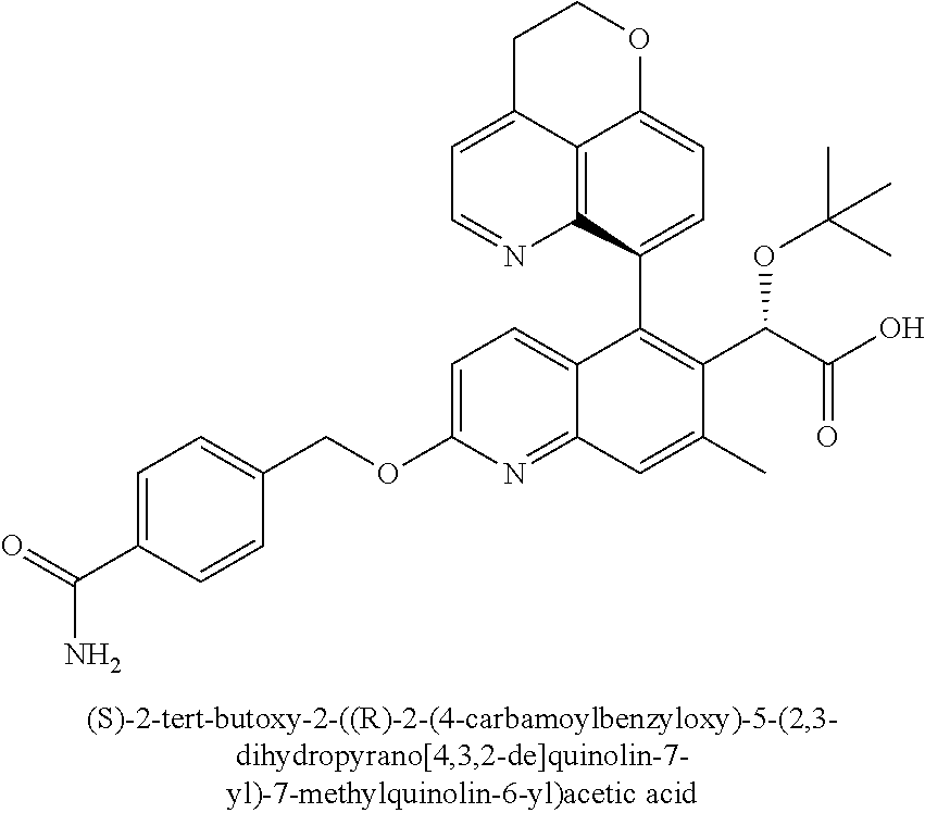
C1=C(OCC2=CC=C(C(=O)N)C=C2)N=C2C(=C1)C(C1=CC=C3C4=C1N=CC=C4CCO3)=C(C(C(O)=O)OC(C)(C)C)C(C)=C2
